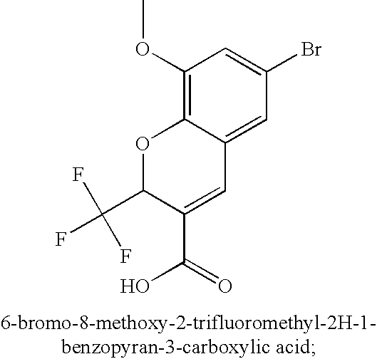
C1(OC)=C2C(=CC(Br)=C1)C=C(C(O)=O)C(C(F)(F)F)O2
